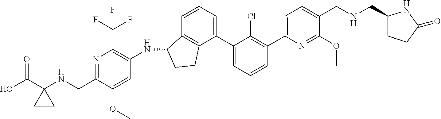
N(CC1=CC=C(C2=C(Cl)C(C3=CC=CC4=C3CCC4NC3=C(C(F)(F)F)N=C(CNC4(C(O)=O)CC4)C(OC)=C3)=CC=C2)N=C1OC)CC1CCC(=O)N1
